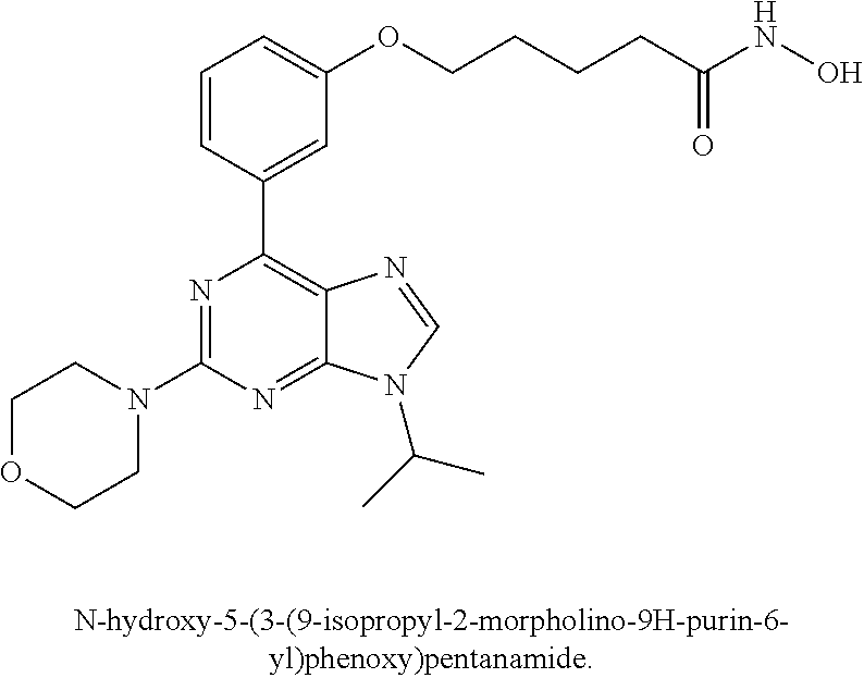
C1OCCN(C2=NC(C3=CC(OCCCCC(NO)=O)=CC=C3)=C3C(=N2)N(C(C)C)C=N3)C1
